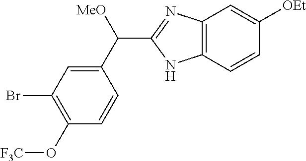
C12=C(C=CC([OEt])=C1)NC(C(C1=CC(Br)=C(O[F3C])C=C1)[MeO])=N2
